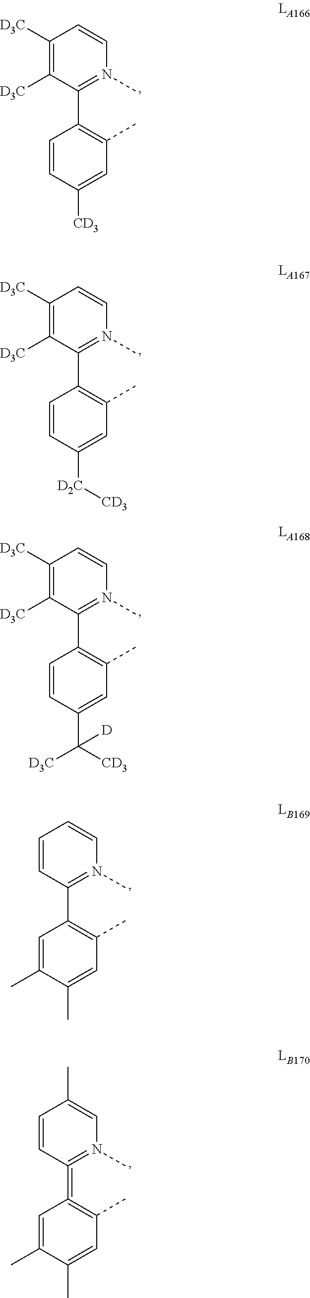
C1([D3C])=C([D3C])C(C2=C(C)C=C([CD3])C=C2)=N(C)C=C1.C1([D3C])=C([D3C])C(C2=C(C)C=C([D2C][CD3])C=C2)=N(C)C=C1.C1([D3C])=C([D3C])C(C2=C(C)C=C(C([CD3])([D3C])[D])C=C2)=N(C)C=C1.C1=CC(C2=C(C)C=C(C)C(C)=C2)=N(C)C=C1.C1=CC(=C2=C(C)C=C(C)C(C)=C2)=N(C)C=C1C
